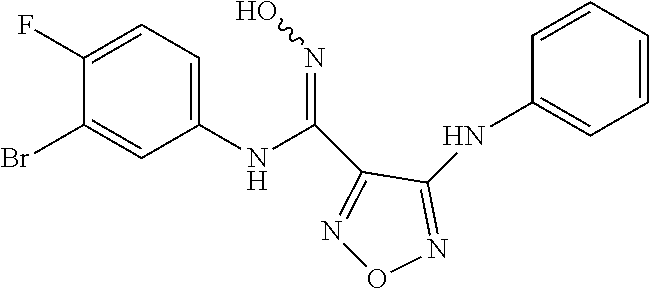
N1=C(NC2=CC=CC=C2)C(C(NC2=CC=C(F)C(Br)=C2)=NO)=NO1
